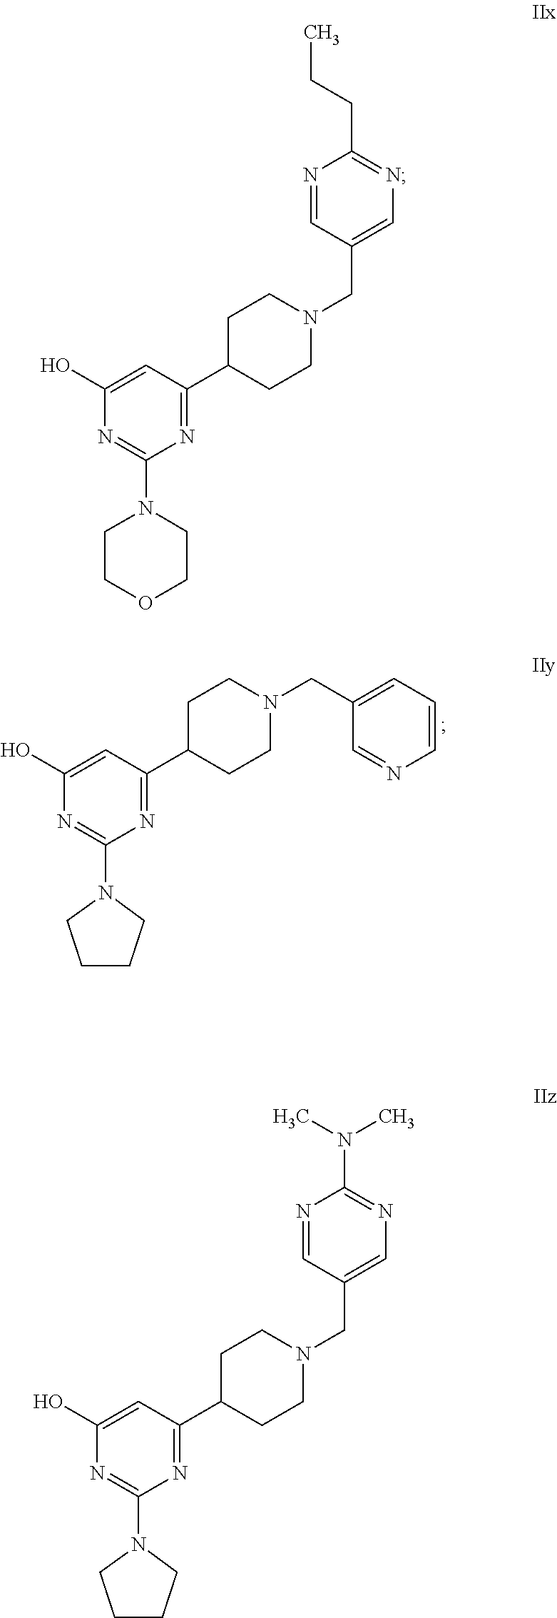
C1C(C2=NC(N3CCCC3)=NC(O)=C2)CCN(CC2=CC=CN=C2)C1.C1C(C2=NC(N3CCOCC3)=NC(O)=C2)CCN(CC2=CN=C(CCC)N=C2)C1.C1C(C2=NC(N3CCCC3)=NC(O)=C2)CCN(CC2=CN=C(N(C)C)N=C2)C1
